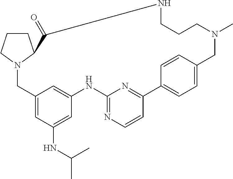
C1CCN2C1C(=O)NCCCN(C)CC1=CC=C(C3=NC(=NC=C3)NC3=CC(=CC(NC(C)C)=C3)C2)C=C1
